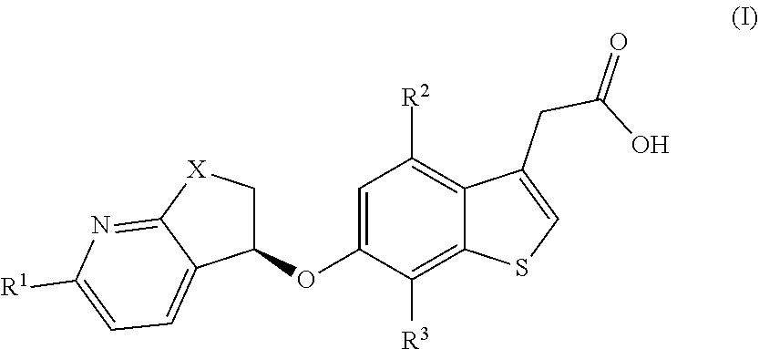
C1=C(OC2C[X]C3=NC([R1])=CC=C23)C([R3])=C2C(=C1[R2])C(CC(=O)O)=CS2
